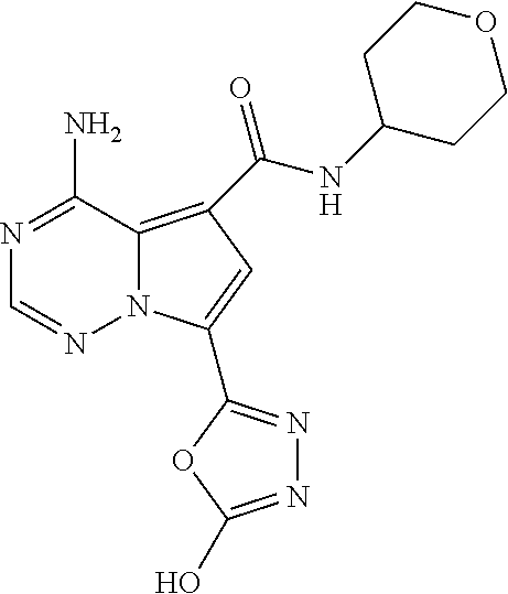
N1=C(N)C2=C(C(NC3CCOCC3)=O)C=C(C3=NN=C(O)O3)N2N=C1
